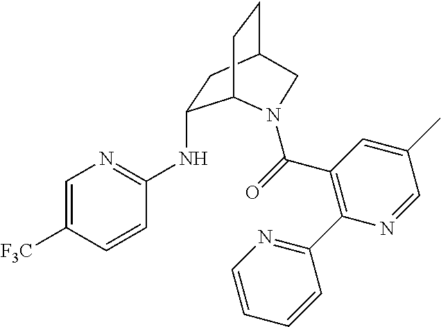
[F3C]C1=CN=C(NC2CC3CCC2N(C(=O)C2=C(C4=NC=CC=C4)N=CC(C)=C2)C3)C=C1
